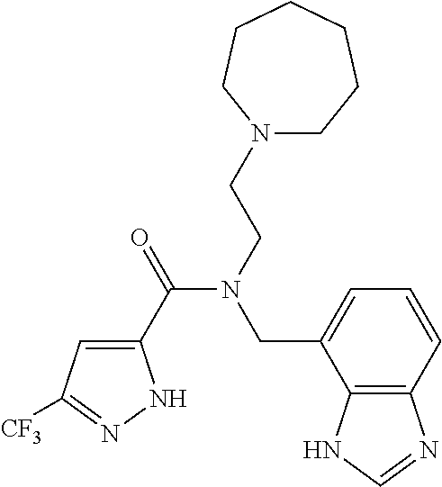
C1(C(=O)N(CCN2CCCCCC2)CC2=CC=CC3=C2NC=N3)=CC([CF3])=NN1
